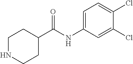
C1=C(NC(C2CCNCC2)=O)C=C(Cl)C(Cl)=C1
